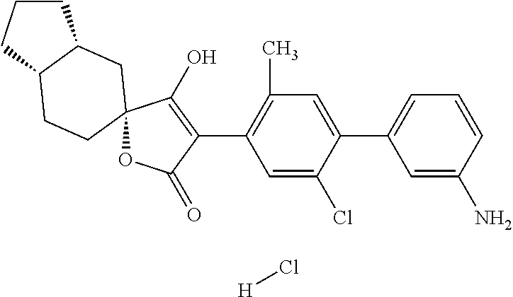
C1=C(Cl)C(C2=CC=CC(N)=C2)=CC(C)=C1C1=C(O)C2(OC1=O)CCC1CCCC1C2.[H]Cl
